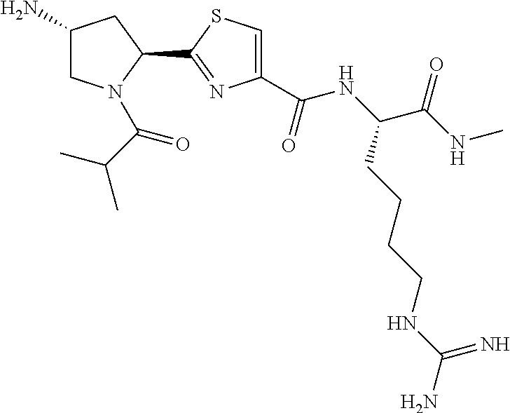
C1(N)CN(C(C(C)C)=O)C(C2=NC(C(NC(C(NC)=O)CCCCNC(N)=N)=O)=CS2)C1
